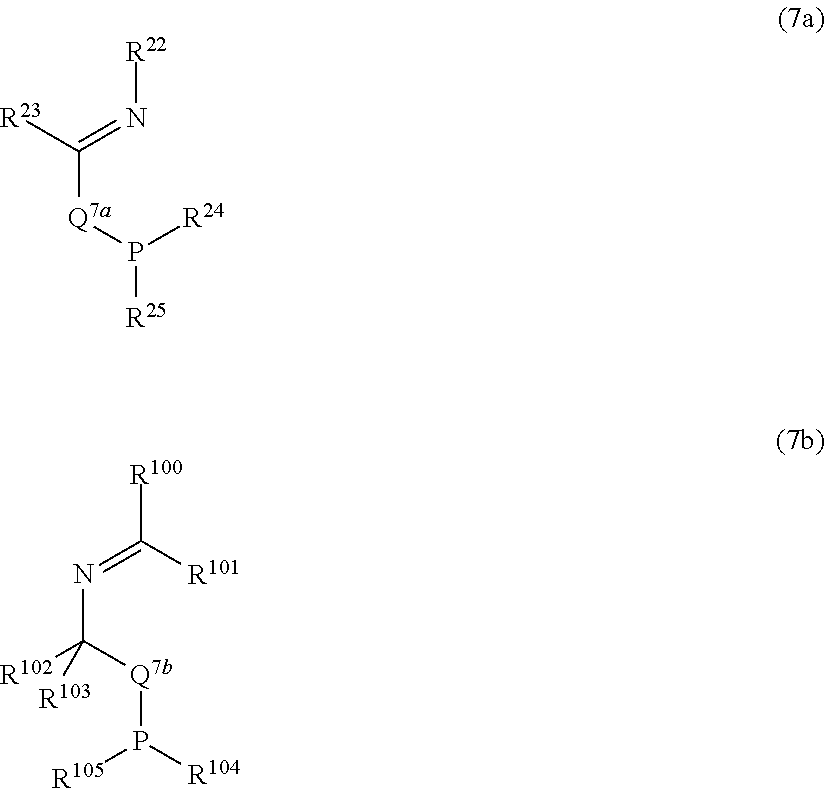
[R23]C(=N[R22])[Q7a]P([R25])[R24].N(C([Q7b]P([R104])[R105])([R102])[R103])=C([R100])[R101]
